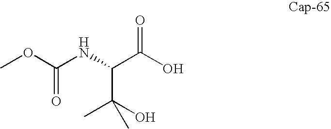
COC(NC(C(O)=O)C(O)(C)C)=O
